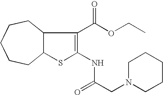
C12C(C(C(OCC)=O)=C(NC(CN3CCCCC3)=O)S1)CCCCC2
